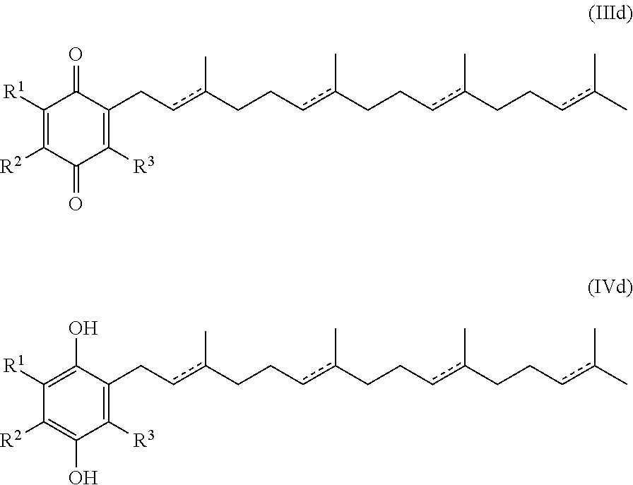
C1([R1])=C([R2])C(=O)C([R3])=C(Ccc(CCcc(CCcc(CCcc(C)C)C)C)C)C1=O.C1([R1])=C(O)C(Ccc(CCcc(CCcc(CCcc(C)C)C)C)C)=C([R3])C(O)=C1[R2]
